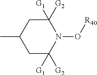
CC1CC([G2])([G1])N(O[R40])C([G2])([G1])C1
